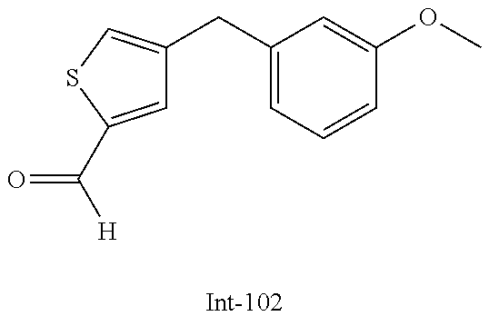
C1=C(C([H])=O)SC=C1CC1=CC=CC(OC)=C1
